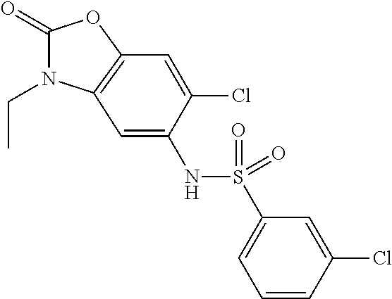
C1(=O)N(CC)C2=C(O1)C=C(Cl)C(NS(C1=CC=CC(Cl)=C1)(=O)=O)=C2
